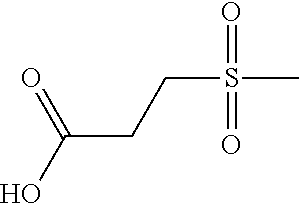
C(S(C)(=O)=O)CC(O)=O
